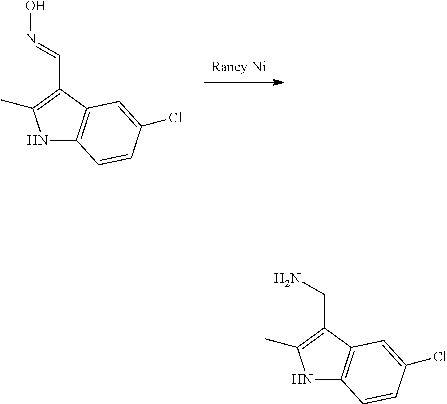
[Raney Ni].N1C2=C(C(C=NO)=C1C)C=C(Cl)C=C2.N1C2=C(C(CN)=C1C)C=C(Cl)C=C2
